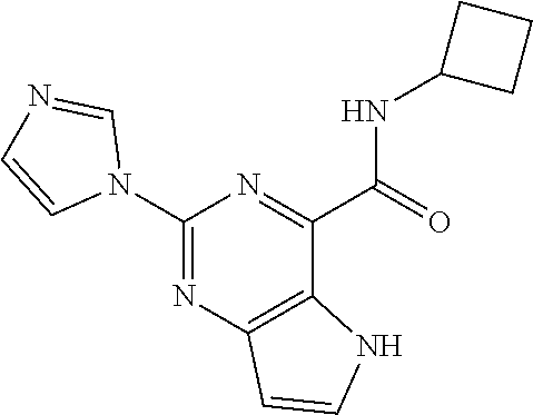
C1(NC(C2=NC(N3C=NC=C3)=NC3=C2NC=C3)=O)CCC1
